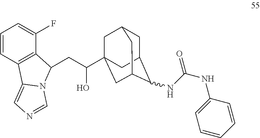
C1=CC2=C(C(F)=C1)C(CC(O)C13CC4CC(C1)C(NC(NC1=CC=CC=C1)=O)C(C3)C4)N1C2=CN=C1
